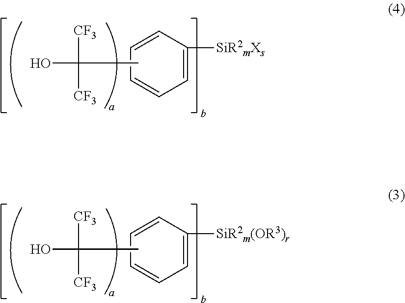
C1=CC([SiR2mXs])=CC=C1.CC(O)([CF3])[CF3].C1=CC([SiR2m(OR3)r])=CC=C1.CC(O)([CF3])[CF3]
